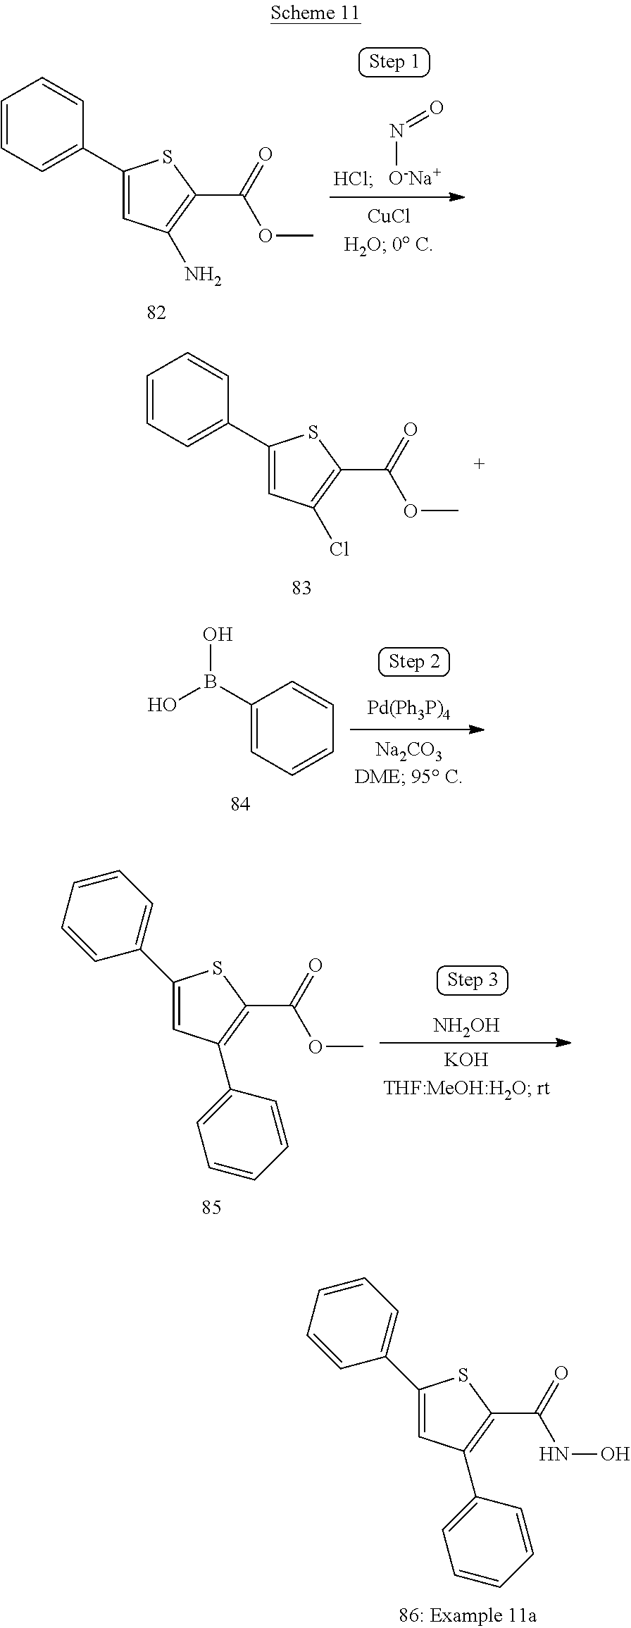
C1(C2=CC=CC=C2)=CC(N)=C(C(=O)OC)S1.[O-Na+]N=O.C1(C2=CC=CC=C2)=CC(Cl)=C(C(=O)OC)S1.C1(B(O)O)=CC=CC=C1.C1(C2=CC=CC=C2)=CC(C2=CC=CC=C2)=C(C(=O)OC)S1.[NH2OH].C1(C2=CC=CC=C2)=CC(C2=CC=CC=C2)=C(C(=O)NO)S1
